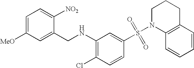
C1=C([MeO])C=C(CNC2=C(Cl)C=CC(S(N3C4=C(CCC3)C=CC=C4)(=O)=O)=C2)C([NO2])=C1
